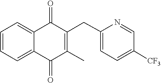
C1=CC=C2C(=O)C(CC3=CC=C([CF3])C=N3)=C(C)C(=O)C2=C1
